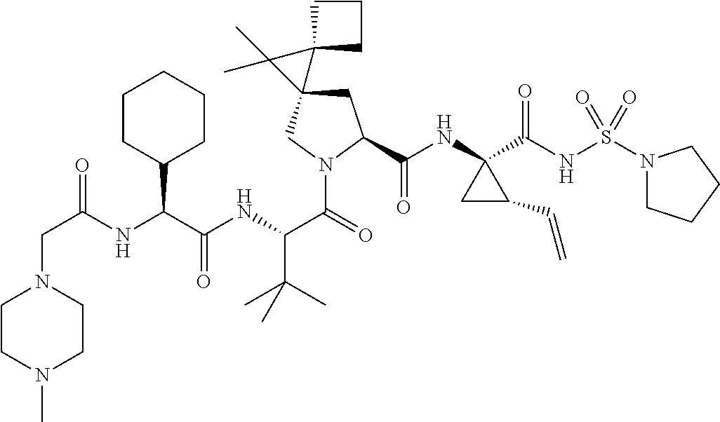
C1C(C(NC2(C(NS(N3CCCC3)(=O)=O)=O)CC2C=C)=O)N(C(C(NC(C(NC(=O)CN2CCN(C)CC2)C2CCCCC2)=O)C(C)(C)C)=O)CC12C1(CCC1)C2(C)C
